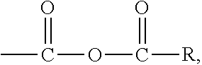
O(C([R])=O)C(C)=O
